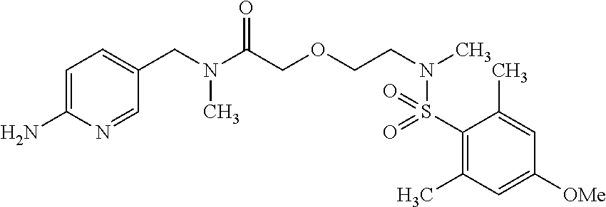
C1(S(N(CCOCC(N(CC2=CC=C(N)N=C2)C)=O)C)(=O)=O)=C(C)C=C([OMe])C=C1C
